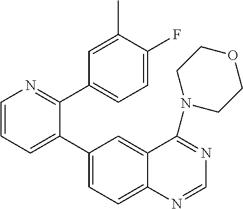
C1=CN=C(C2=CC=C(F)C(C)=C2)C(C2=CC=C3C(=C2)C(N2CCOCC2)=NC=N3)=C1
